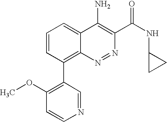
N1=CC(C2=C3C(=CC=C2)C(N)=C(C(=O)NC2CC2)N=N3)=C(OC)C=C1
